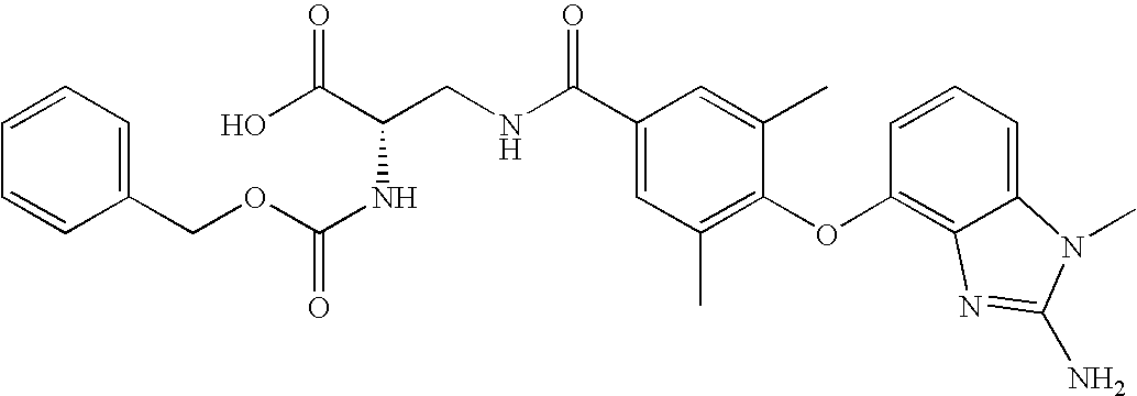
OC(C(CNC(C1=CC(C)=C(OC2=C3C(=CC=C2)N(C)C(N)=N3)C(C)=C1)=O)NC(=O)OCC1=CC=CC=C1)=O
